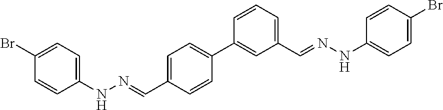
C1(Br)=CC=C(NN=CC2=CC=C(C3=CC(C=NNC4=CC=C(Br)C=C4)=CC=C3)C=C2)C=C1
